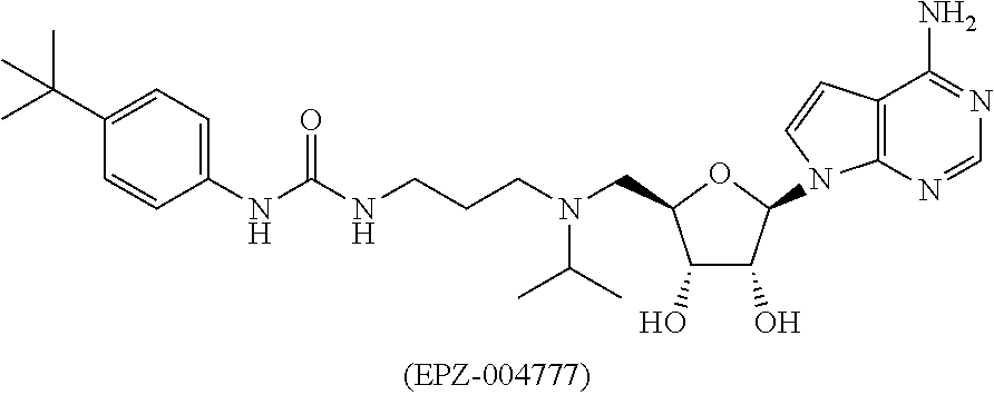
C1(O)C(O)C(N2C3=C(C(N)=NC=N3)C=C2)OC1CN(C(C)C)CCCNC(NC1=CC=C(C(C)(C)C)C=C1)=O
